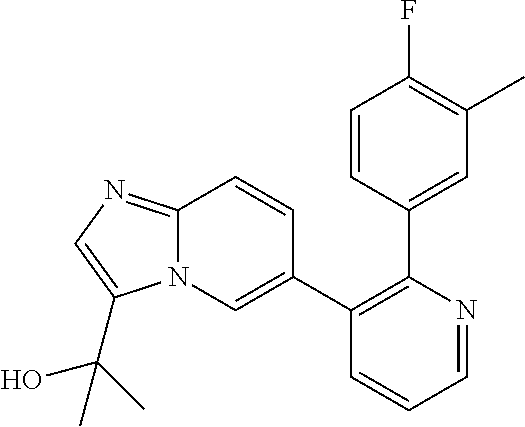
C1=NC(C2=CC(C)=C(F)C=C2)=C(C2=CN3C(=NC=C3C(C)(O)C)C=C2)C=C1
